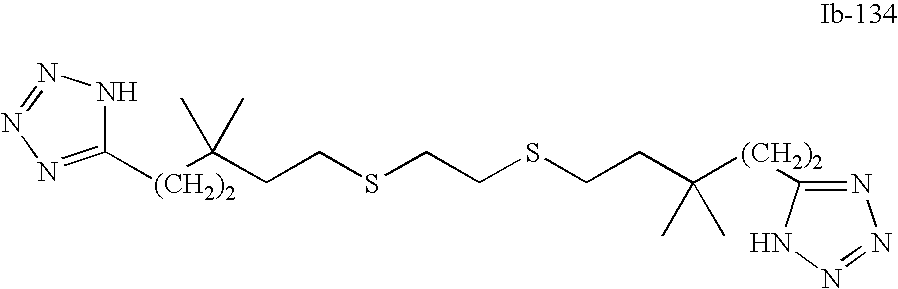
C1([(CH2)2]C(C)(C)CCSCCSCCC(C)(C)[(CH2)2]C2=NN=NN2)=NN=NN1
